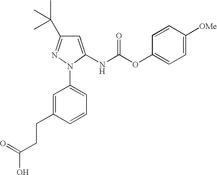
C1(CCC(O)=O)=CC(N2N=C(C(C)(C)C)C=C2NC(OC2=CC=C([OMe])C=C2)=O)=CC=C1
